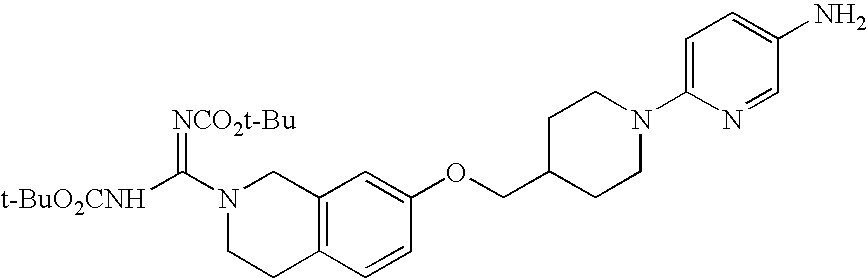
N1(C([t-BuO2CNH])=[NCO2t-Bu])CCC2=C(C1)C=C(OCC1CCN(C3=CC=C(N)C=N3)CC1)C=C2
